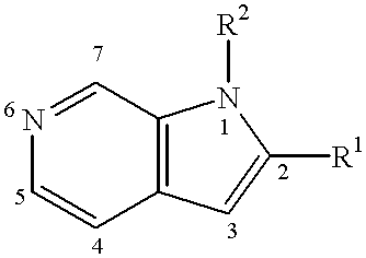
N1=CC2=C(C=C1)C=C([R1])N2[R2]
